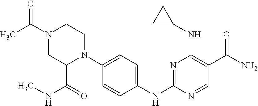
C1=CC(NC2=NC(NC3CC3)=C(C(N)=O)C=N2)=CC=C1N1CCN(C(=O)C)CC1C(NC)=O
